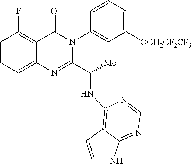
C1=CC=C2C(=C1F)C(=O)N(C1=CC([OCH2CF2CF3])=CC=C1)C(C([Me])NC1=C3C(=NC=N1)NC=C3)=N2
